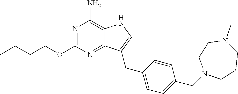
N1=C(OCCCC)N=C2C(=C1N)NC=C2CC1=CC=C(CN2CCCN(C)CC2)C=C1
